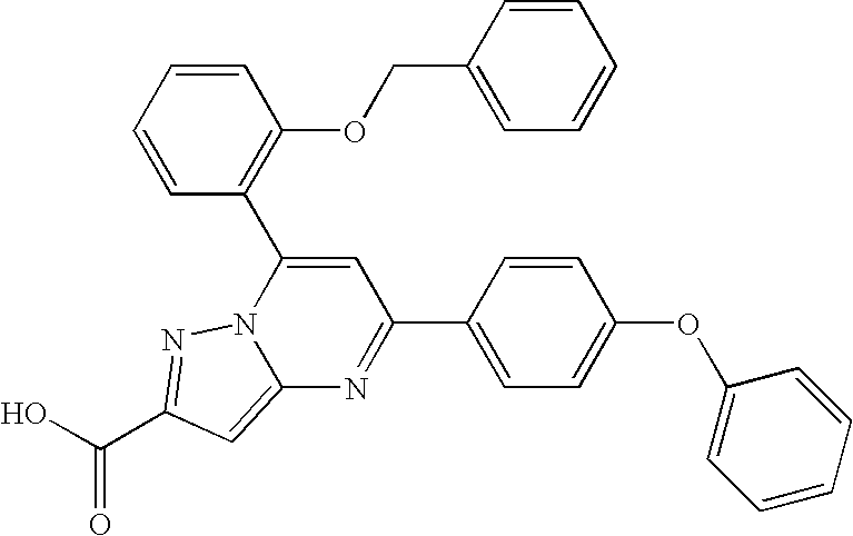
O=C(O)C1=NN2C(=C1)N=C(C1=CC=C(OC3=CC=CC=C3)C=C1)C=C2C1=C(OCC2=CC=CC=C2)C=CC=C1
